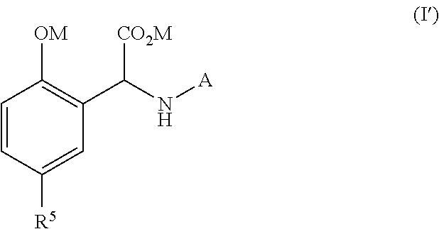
C1=CC([R5])=CC(C(N[A])[CO2M])=C1[OM]
